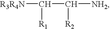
[R3R4N]C(C([R2])[NH2])[R1]
